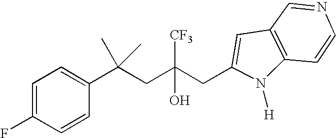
C1=CC(C(CC(CC2=CC3=C(N2[H])C=CN=C3)([CF3])O)(C)C)=CC=C1F
